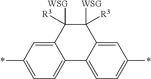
C1(*)=CC=C2C(=C1)C([WSG])([R3])C([WSG])([R3])C1=CC(*)=CC=C21
